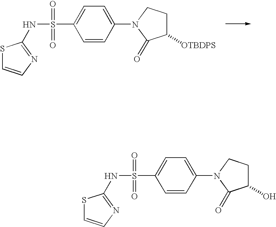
S1C=CN=C1NS(=O)(=O)C1=CC=C(N2C(=O)C(O)CC2)C=C1.S1C=CN=C1NS(=O)(=O)C1=CC=C(N2C(=O)C([OTBDPS])CC2)C=C1
